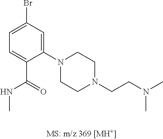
C1(N2CCN(CCN(C)C)CC2)=CC(Br)=CC=C1C(=O)NC
